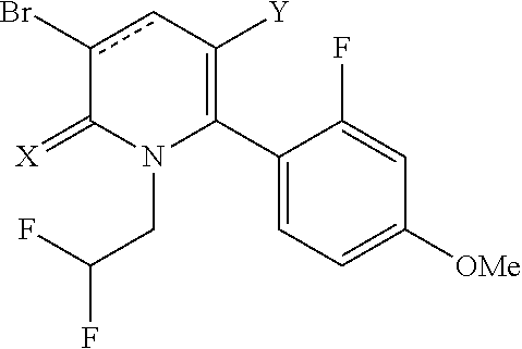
C1(C2=C([Y])cc(Br)C(=[X])N2CC(F)F)=CC=C([OMe])C=C1F
